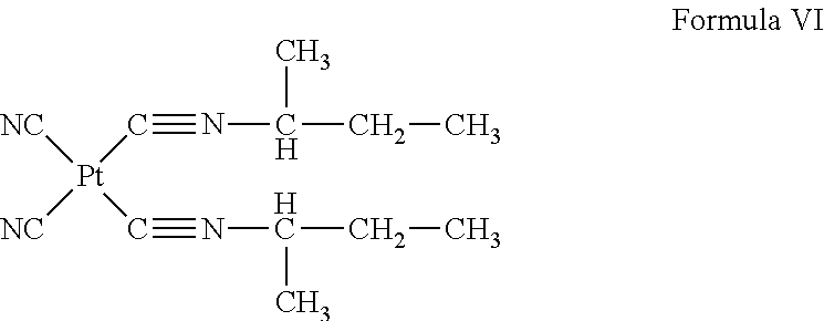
N(#C[Pt]([NC])([NC])C#NC(CC)C)C(CC)C
